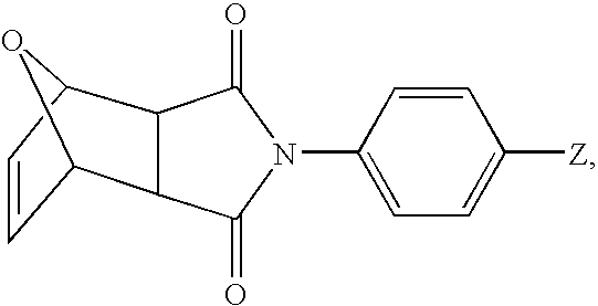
C12C=CC(O1)C1C2C(=O)N(C2=CC=C([Z])C=C2)C1=O
